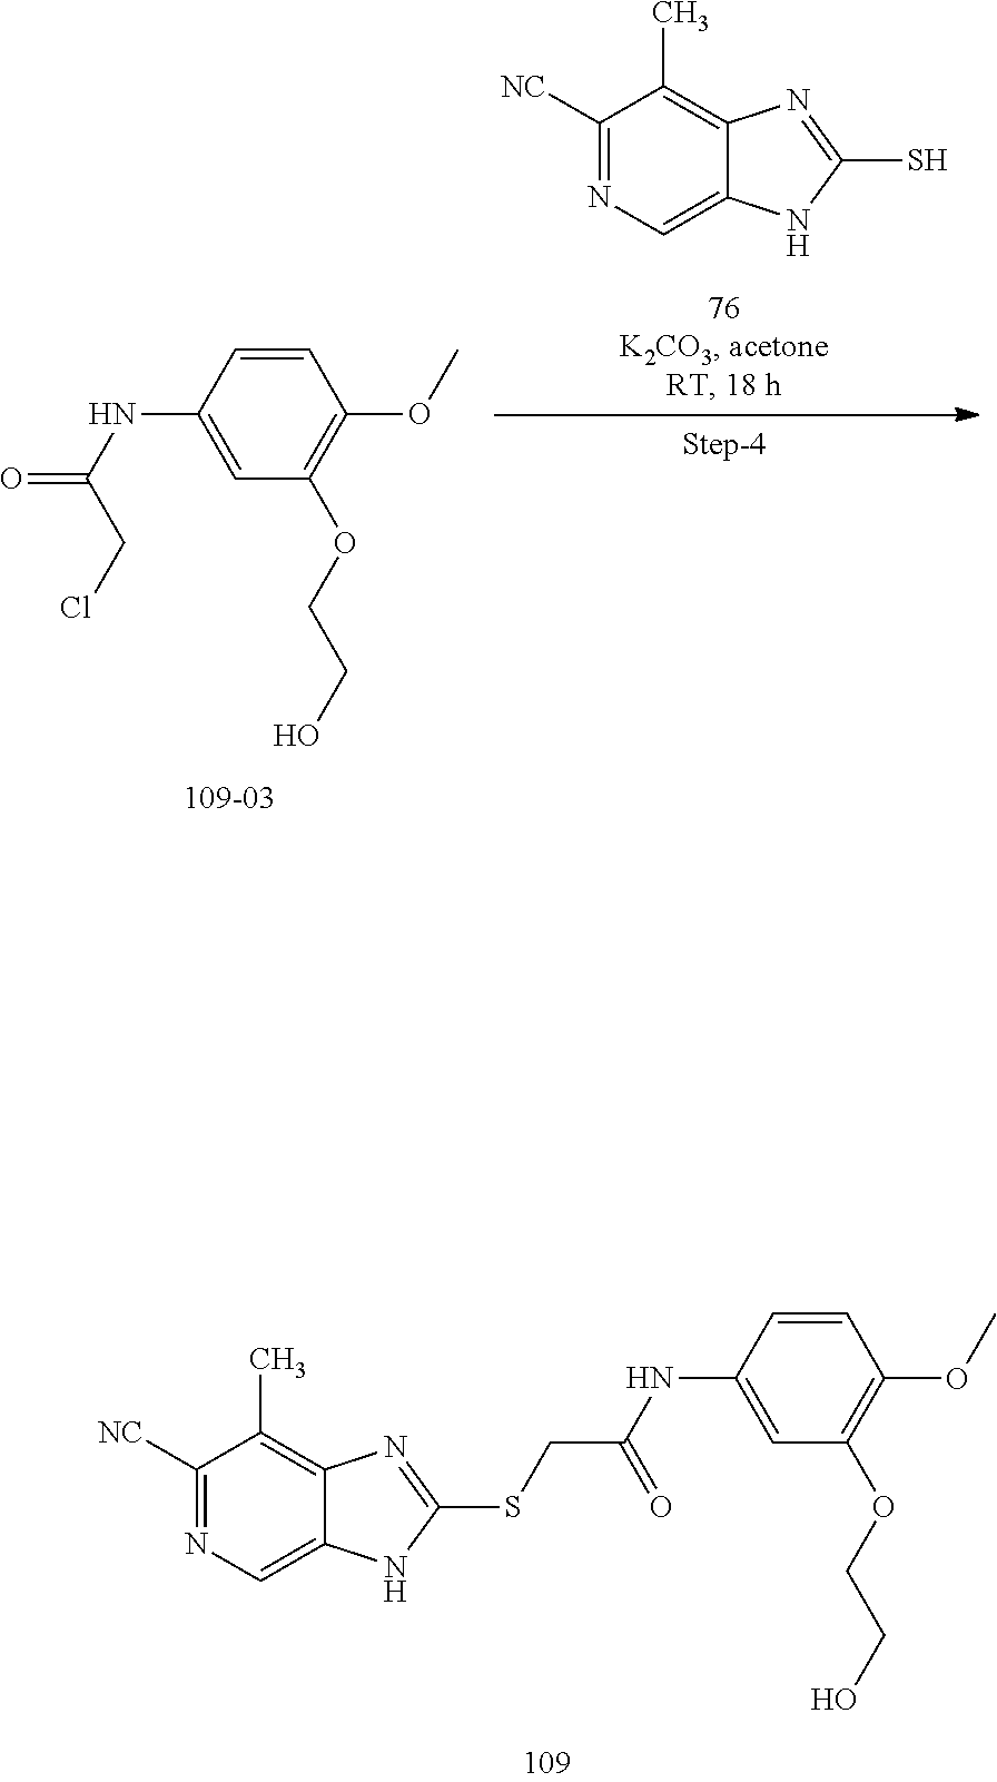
C1=CC(NC(CSC2=NC3=C(C)C([NC])=NC=C3N2)=O)=CC(OCCO)=C1OC.C1=CC(NC(=O)CCl)=CC(OCCO)=C1OC.SC1=NC2=C(C)C([NC])=NC=C2N1
